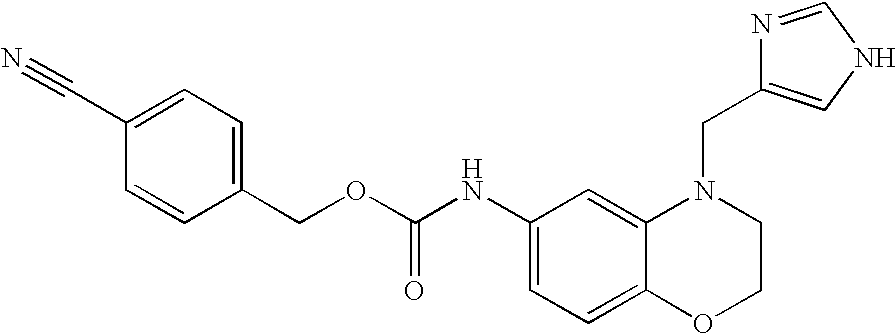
C1(NC(OCC2=CC=C(C#N)C=C2)=O)=CC=C2C(=C1)N(CC1=CNC=N1)CCO2
